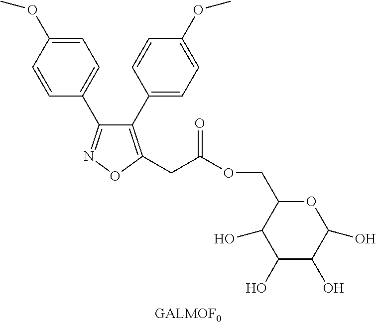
C1=CC(OC)=CC=C1C1=NOC(CC(OCC2C(O)C(O)C(O)C(O)O2)=O)=C1C1=CC=C(OC)C=C1
